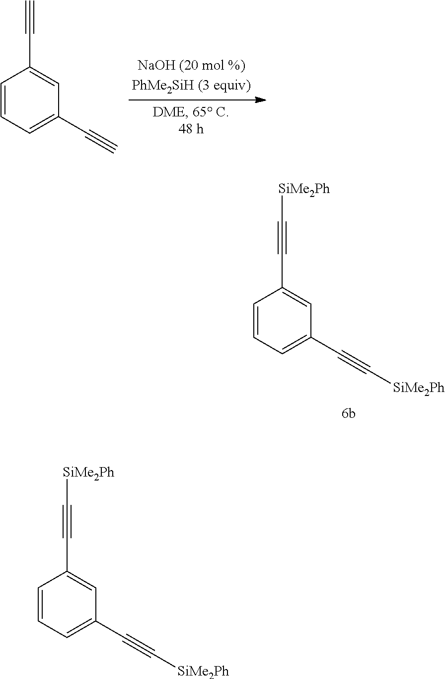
C1=CC=C(C#C)C=C1C#C.C1=CC=C(C#C[SiMe2Ph])C=C1C#C[SiMe2Ph].C1=CC=C(C#C[SiMe2Ph])C=C1C#C[SiMe2Ph]
